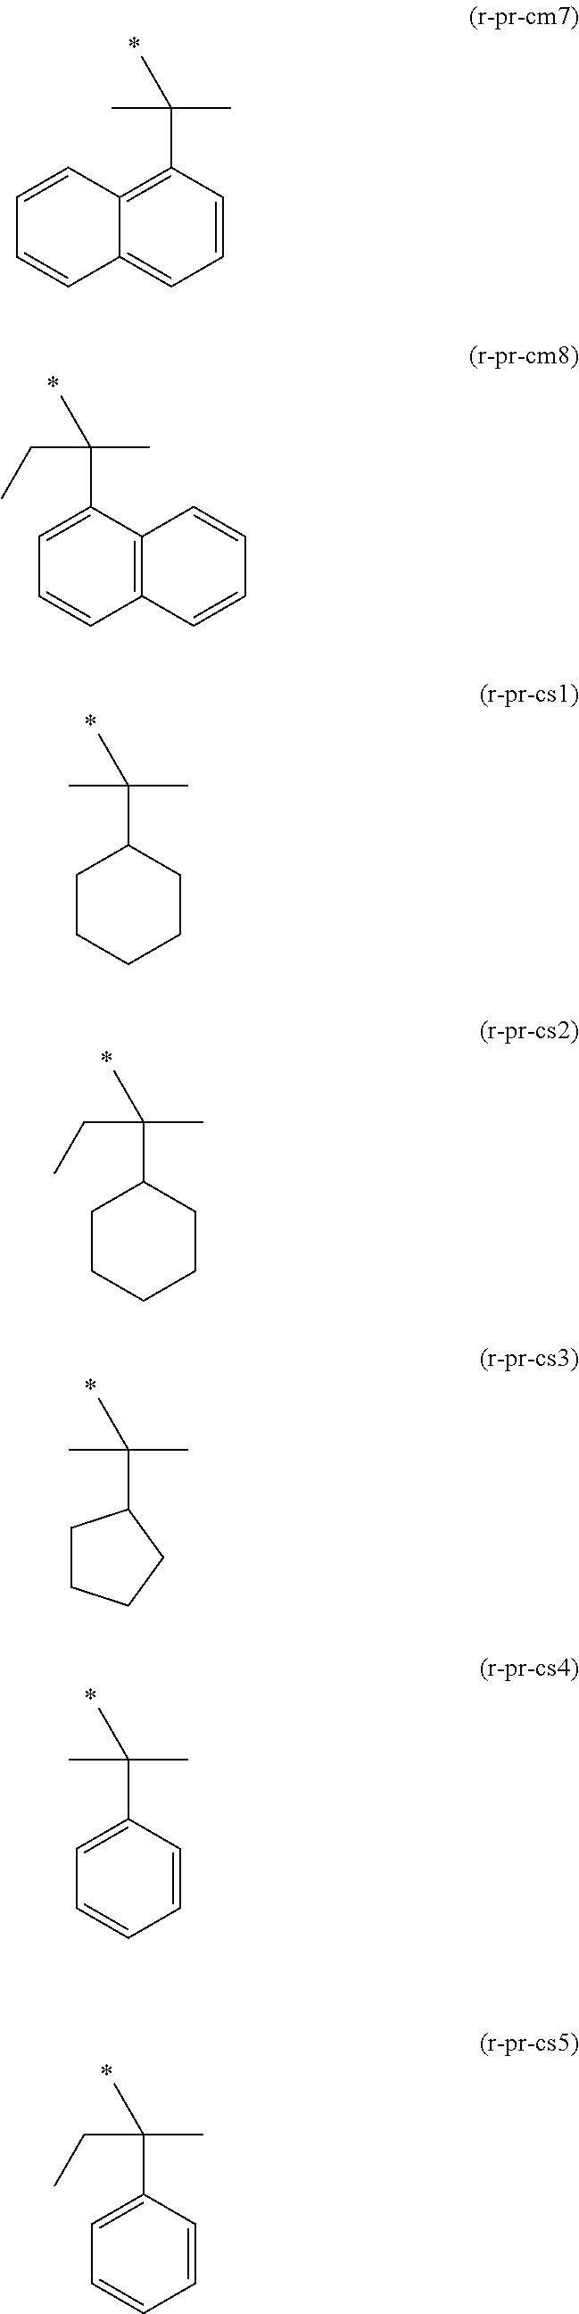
C1(C(C)(C)C)=C2C(=CC=C1)C=CC=C2.C1(C(CC)(C)C)=CC=CC2=C1C=CC=C2.C1(C(C)(C)C)CCCCC1.C1(C(CC)(C)C)CCCCC1.C(C)(C)(C)C1CCCC1.C1(C(C)(C)C)=CC=CC=C1.C1(C(CC)(C)C)=CC=CC=C1
